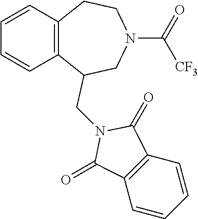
C12=C(C(=O)N(CC3C4=C(C=CC=C4)CCN(C(=O)[CF3])C3)C1=O)C=CC=C2
